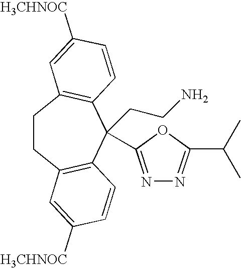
C1CC2=C(C=CC([H3CHNOC])=C2)C(CCN)(C2=NN=C(C(C)C)O2)C2=C1C=C([H3CHNOC])C=C2
